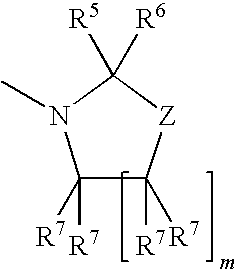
C1([R7])([R7])C([R7])([R7])[Z]C([R6])([R5])N1C
